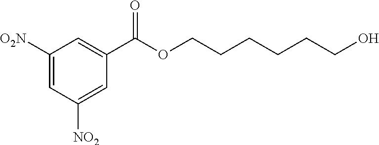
C1([O2N])=CC([NO2])=CC(C(OCCCCCCO)=O)=C1
